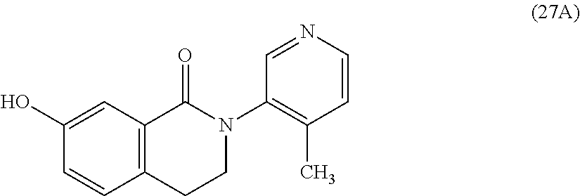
C12=C(C=C(O)C=C1)C(=O)N(C1=C(C)C=CN=C1)CC2
